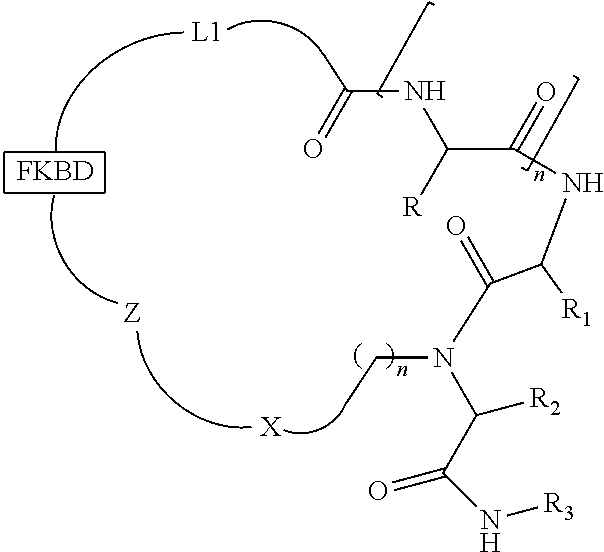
[L1].[FKBD].[X].N(C(C(=O)NC([R1])C(N(CC)C([R2])C(=O)N[R3])=O)[R])C(=O)C
